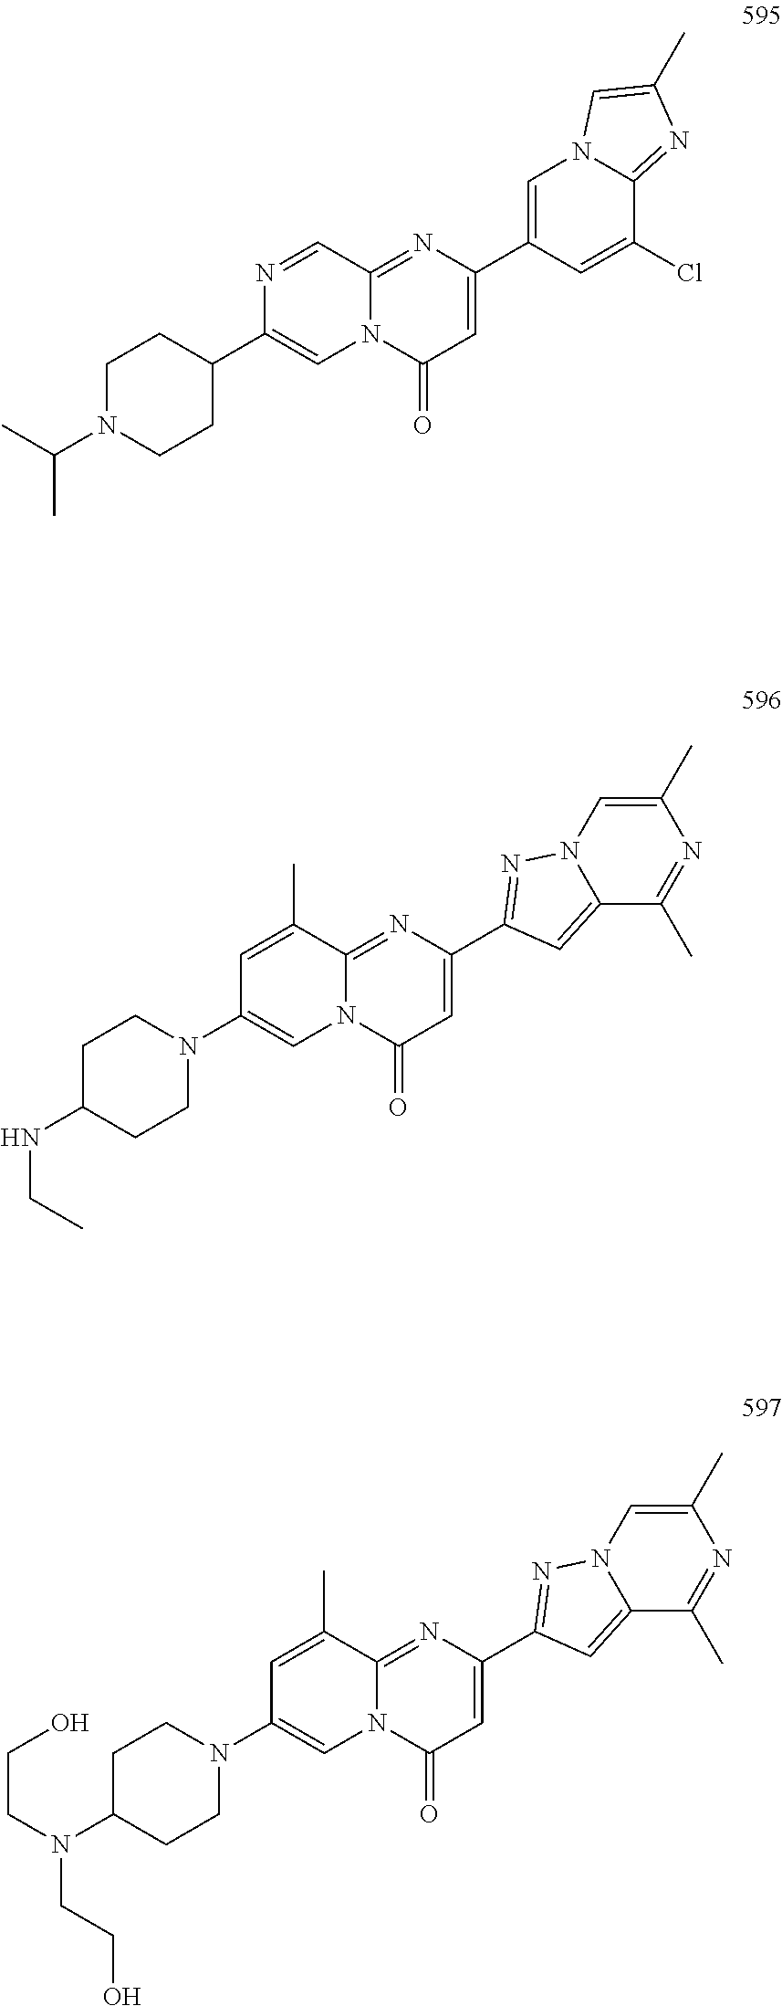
C1(C2=CC(=O)N3C(=N2)C=NC(C2CCN(C(C)C)CC2)=C3)=CN2C(=NC(C)=C2)C(Cl)=C1.C1(C2=CC(=O)N3C(=N2)C(C)=CC(N2CCC(NCC)CC2)=C3)=NN2C(=C1)C(C)=NC(C)=C2.C1(C2=CC(=O)N3C(=N2)C(C)=CC(N2CCC(N(CCO)CCO)CC2)=C3)=NN2C(=C1)C(C)=NC(C)=C2
